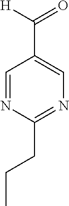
C1=NC(CCC)=NC=C1C([H])=O
